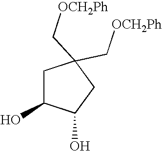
C1C(O)C(O)CC1(C[OCH2Ph])C[OCH2Ph]
